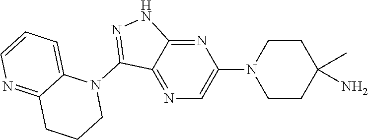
N1(C2=NNC3=NC(N4CCC(N)(C)CC4)=CN=C23)C2=CC=CN=C2CCC1
